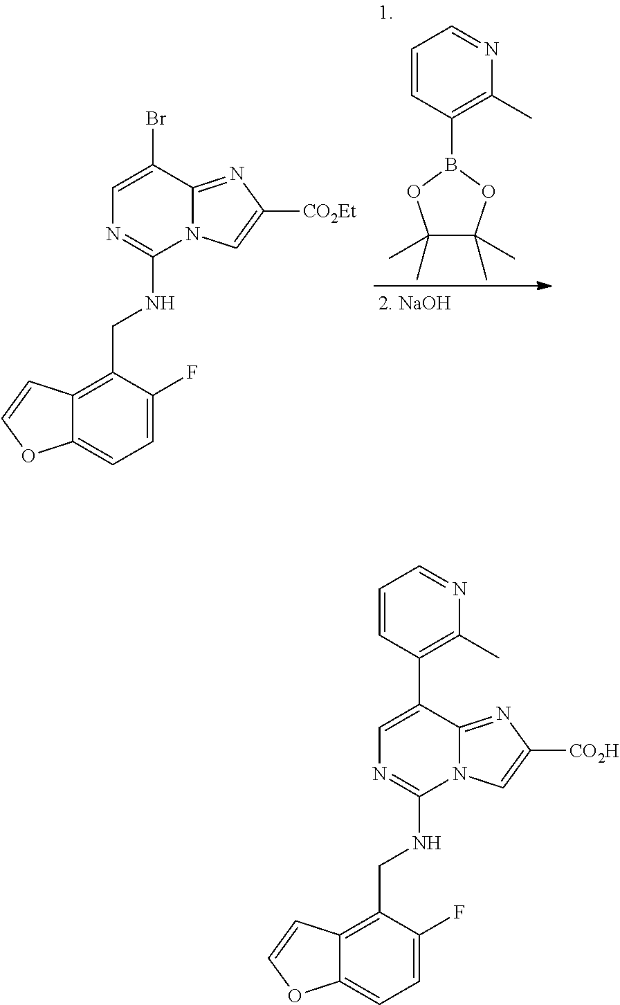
C1=C(Br)C2=NC([CO2Et])=CN2C(NCC2=C3C(=CC=C2F)OC=C3)=N1.C1(B2OC(C)(C)C(C)(C)O2)=C(C)N=CC=C1.C1=C(C2=C(C)N=CC=C2)C2=NC([CO2H])=CN2C(NCC2=C3C(=CC=C2F)OC=C3)=N1
